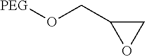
C1(CO[PEG])OC1
